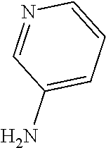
NC1=CC=CN=C1
